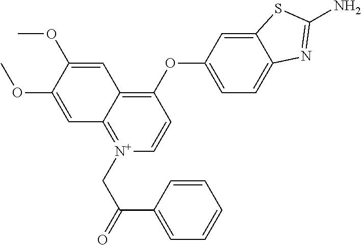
C1=C(OC)C(OC)=CC2=C(OC3=CC=C4C(=C3)SC(N)=N4)C=C[N+](CC(=O)C3=CC=CC=C3)=C12
